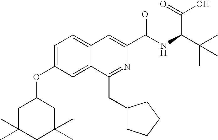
C1=C(OC2CC(C)(C)CC(C)(C)C2)C=C2C(=C1)C=C(C(NC(C(C)(C)C)C(=O)O)=O)N=C2CC1CCCC1
